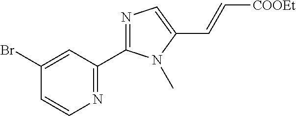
N1=C(C2=NC=C(C=C[COOEt])N2C)C=C(Br)C=C1
